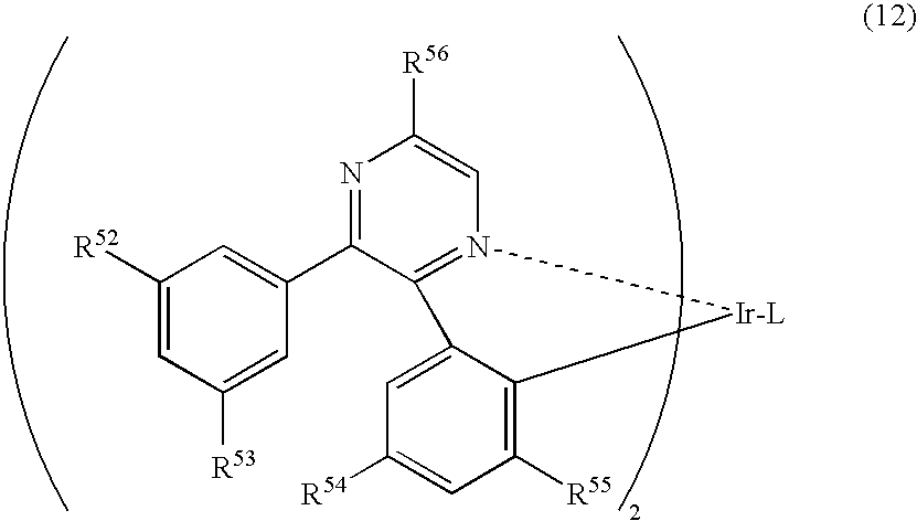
C1([R52])=CC([R53])=CC(C2=NC([R56])=CN3=C2C2=CC([R54])=CC([R55])=C2[Ir-L]3)=C1
